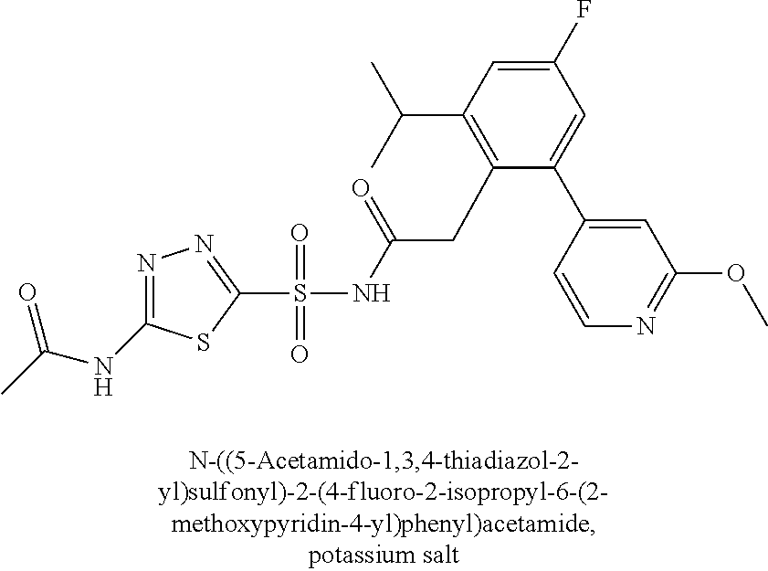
S(=O)(=O)(NC(CC1=C(C(C)C)C=C(F)C=C1C1=CC(OC)=NC=C1)=O)C1=NN=C(NC(C)=O)S1
